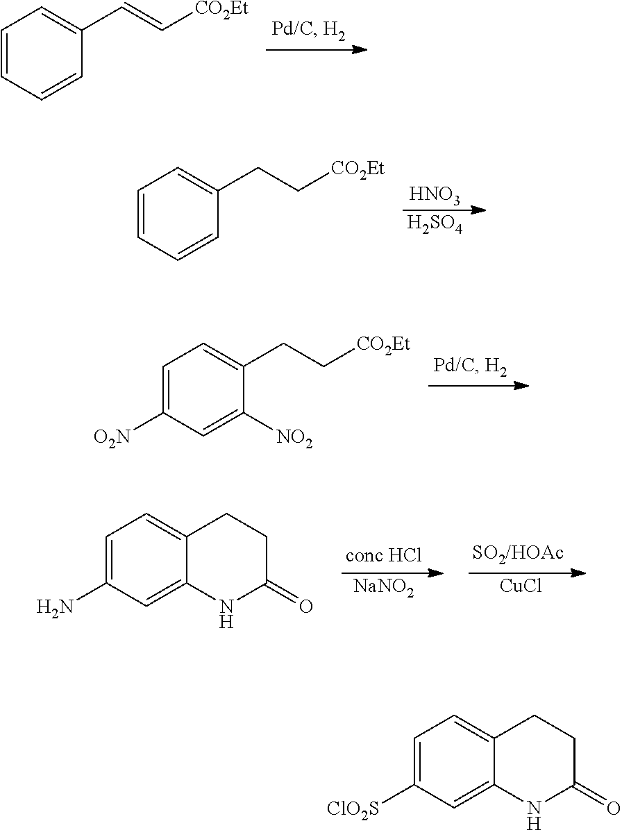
C1=CC=CC(C=C[CO2Et])=C1.C1=CC=CC(CC[CO2Et])=C1.[HNO3].[H2SO4].C1=C([O2N])C=C([NO2])C(CC[CO2Et])=C1.C1=C(N)C=C2C(=C1)CCC(=O)N2.[NaNO2].[CuCl].C1=C([ClO2S])C=C2C(=C1)CCC(=O)N2
